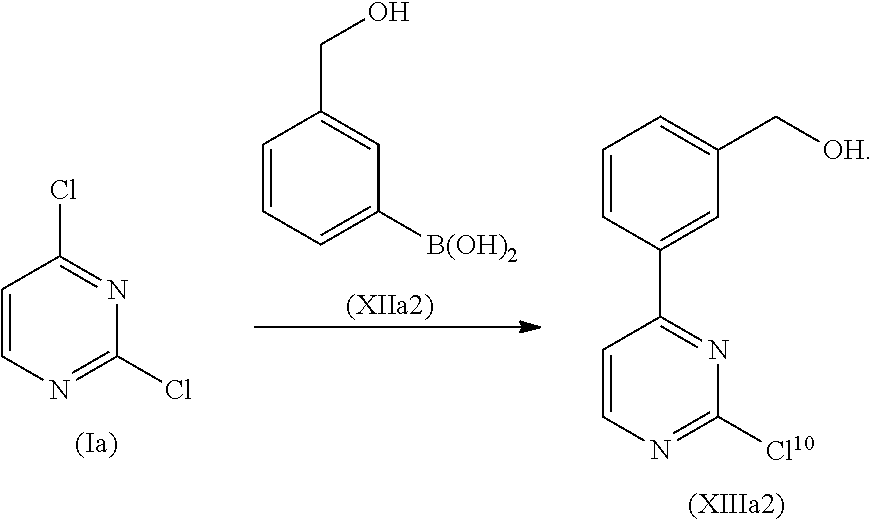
C1=CN=C(Cl)N=C1Cl.C1=CC=C([B(OH)2])C=C1CO.C1=CN=C([Cl10])N=C1C1=CC(C[OH])=CC=C1
